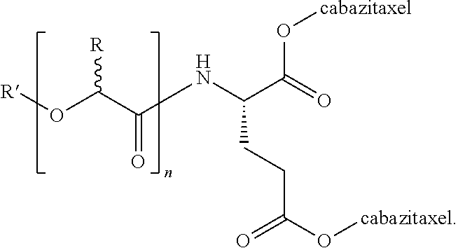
[R]OC(C(NC(C(=O)O[cabazitaxel])CCC(O[cabazitaxel])=O)=O)[R]
